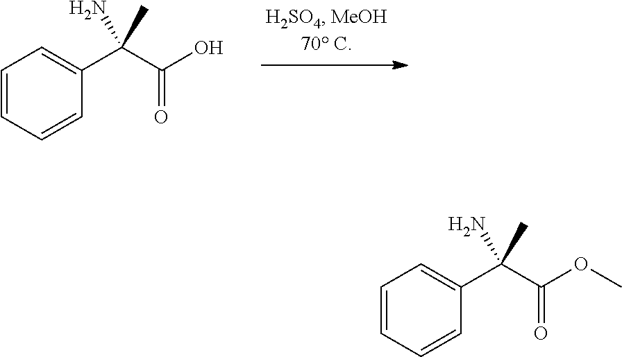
C1=CC=CC(C(C(=O)O)(C)N)=C1.C1=CC=CC(C(C(=O)OC)(C)N)=C1
